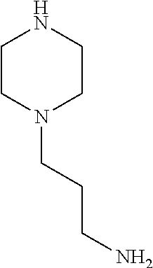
C1CN(CCCN)CCN1
